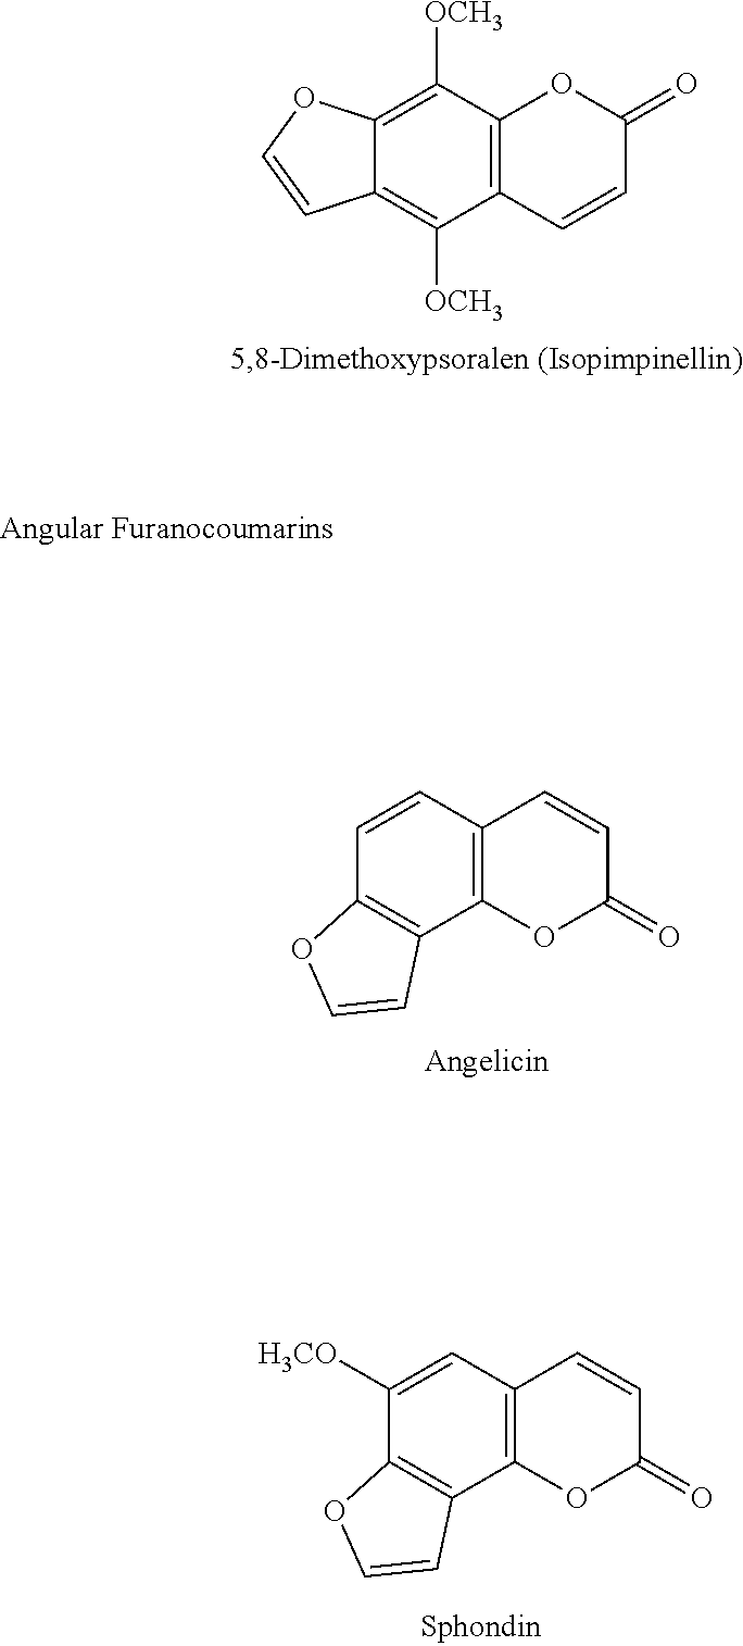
C1([OCH3])=C2C(=C([OCH3])C3=C1OC(=O)C=C3)C=CO2.C12=C(C=CC3=C1OC(=O)C=C3)OC=C2.C12=C(C([H3CO])=CC3=C1OC(=O)C=C3)OC=C2
